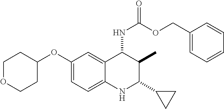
C1(OC2CCOCC2)=CC=C2C(=C1)C(NC(=O)OCC1=CC=CC=C1)C(C)C(C1CC1)N2
